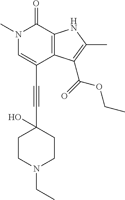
C(C1=CN(C)C(=O)C2=C1C(C(=O)OCC)=C(C)N2)#CC1(O)CCN(CC)CC1
